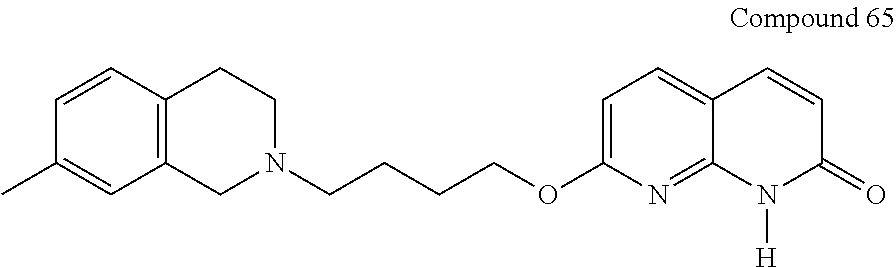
C1N(CCCCOC2=CC=C3C(=N2)N([H])C(=O)C=C3)CCC2=C1C=C(C)C=C2
